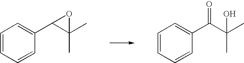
C1=CC=CC(C2C(C)(C)O2)=C1.C1=CC=CC(C(C(C)(C)O)=O)=C1
